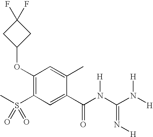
C1(OC2CC(F)(F)C2)=C(S(C)(=O)=O)C=C(C(N(C(N([H])[H])=N[H])[H])=O)C(C)=C1
